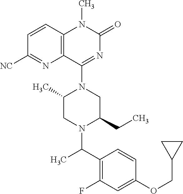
C1=CC2=C(N=C1[NC])C(N1C(C)CN(C(C3=C(F)C=C(OCC4CC4)C=C3)C)C(CC)C1)=NC(=O)N2C
